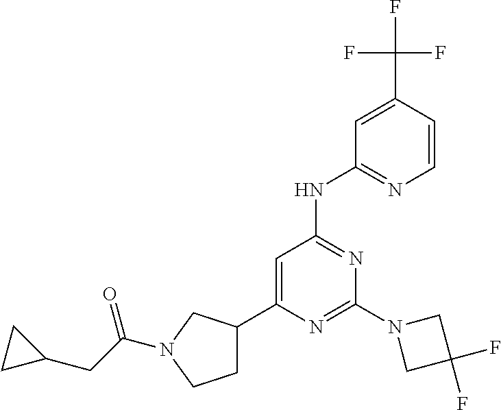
C1=C(C(F)(F)F)C=CN=C1NC1=NC(N2CC(F)(F)C2)=NC(C2CCN(C(CC3CC3)=O)C2)=C1
